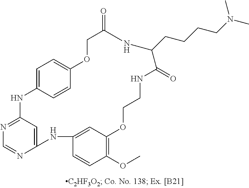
C12=CC(=NC=N1)NC1=CC=C(C=C1)OCC(=O)NC(CCCCN(C)C)C(=O)NCCOC1=C(OC)C=CC(=C1)N2
